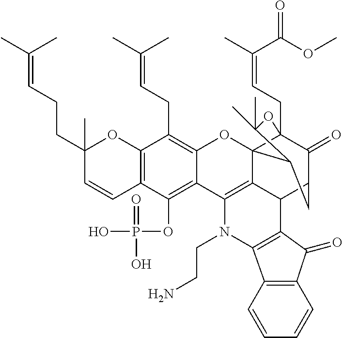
C12=C(C(OP(O)(=O)O)=C3C(=C1CC=C(C)C)OC14C5(CC=C(C)C(OC)=O)C(=O)C(CC1C(C)(C)O5)C1C4=C3N(CCN)C3=C1C(=O)C1=C3C=CC=C1)C=CC(CCC=C(C)C)(C)O2
